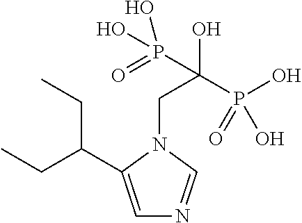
C1=C(C(CC)CC)N(CC(O)(P(O)(O)=O)P(=O)(O)O)C=N1
